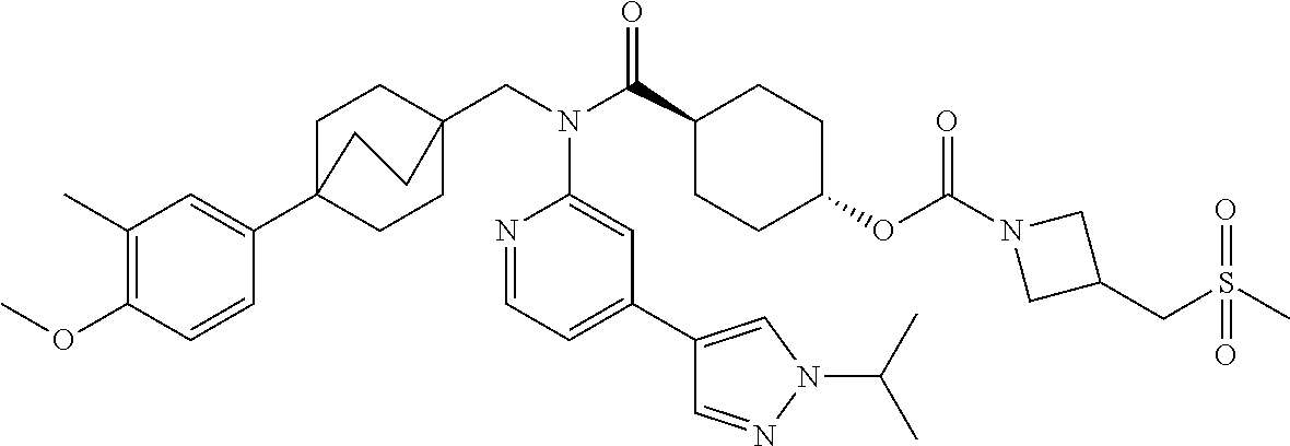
C1(C)=C(OC)C=CC(C23CCC(CN(C(C4CCC(OC(N5CC(CS(C)(=O)=O)C5)=O)CC4)=O)C4=CC(C5=CN(C(C)C)N=C5)=CC=N4)(CC2)CC3)=C1
